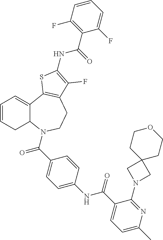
C1=CCC2C(=C1)C1=C(CCN2C(C2=CC=C(NC(C3=CC=C(C)N=C3N3CC4(C3)CCOCC4)=O)C=C2)=O)C(F)=C(NC(C2=C(F)C=CC=C2F)=O)S1
